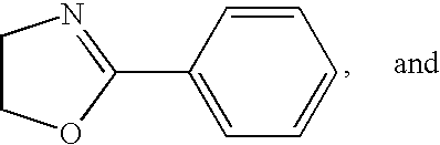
C1COC(C2=CC=CC=C2)=N1
